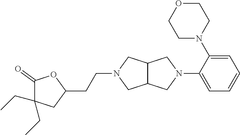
C12C(CN(C3=CC=CC=C3N3CCOCC3)C1)CN(CCC1OC(=O)C(CC)(CC)C1)C2
